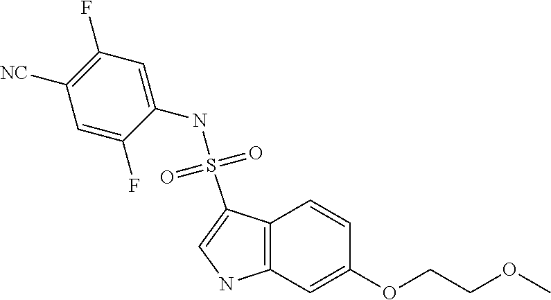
C1=C(NS(C2=CNC3=C2C=CC(OCCOC)=C3)(=O)=O)C(F)=CC([NC])=C1F
